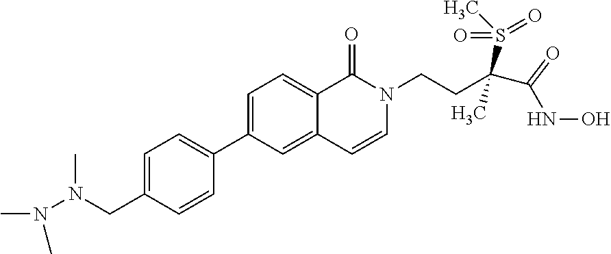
C1=C(CN(N(C)C)C)C=CC(C2=CC=C3C(=C2)C=CN(CCC(S(C)(=O)=O)(C)C(NO)=O)C3=O)=C1
